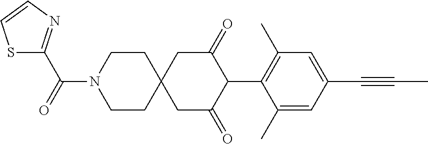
C1CN(C(=O)C2=NC=CS2)CCC12CC(=O)C(C1=C(C)C=C(C#CC)C=C1C)C(=O)C2
